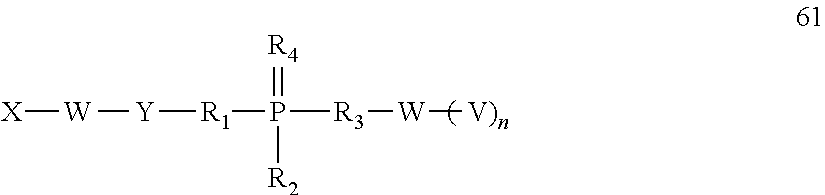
[X][W][Y][R1]P([R3][W][V)n])([R2])=[R4]
